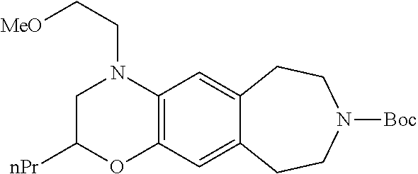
C12=C(C=C3C(=C1)CCN([Boc])CC3)N(CC[MeO])CC([nPr])O2
